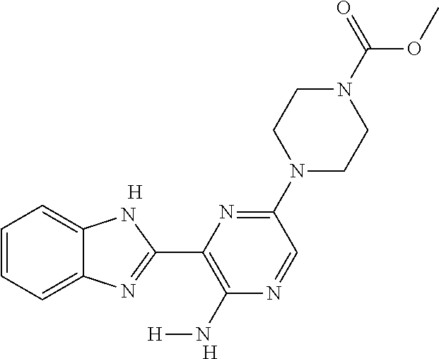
[H].[H].C1=CC=C2C(=C1)NC(C1=C(N[H])N=CC(N3CCN(C(OC)=O)CC3)=N1)=N2
